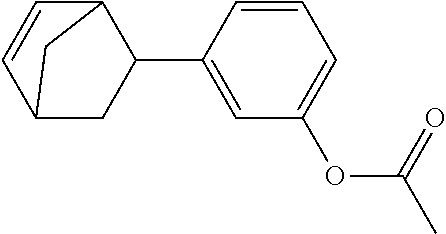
C1=C(C2CC3C=CC2C3)C=CC=C1OC(C)=O
